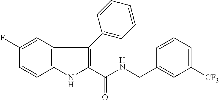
C1(F)=CC2=C(C=C1)NC(C(NCC1=CC([CF3])=CC=C1)=O)=C2C1=CC=CC=C1
